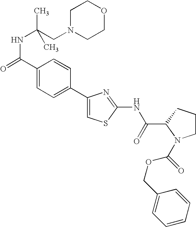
C1(C2=CC=C(C(=O)NC(CN3CCOCC3)(C)C)C=C2)=CSC(NC(C2N(C(OCC3=CC=CC=C3)=O)CCC2)=O)=N1
